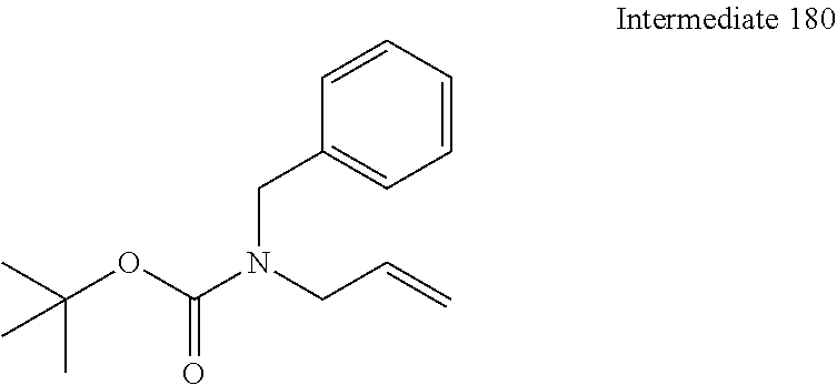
C1=CC=CC=C1CN(C(OC(C)(C)C)=O)CC=C
